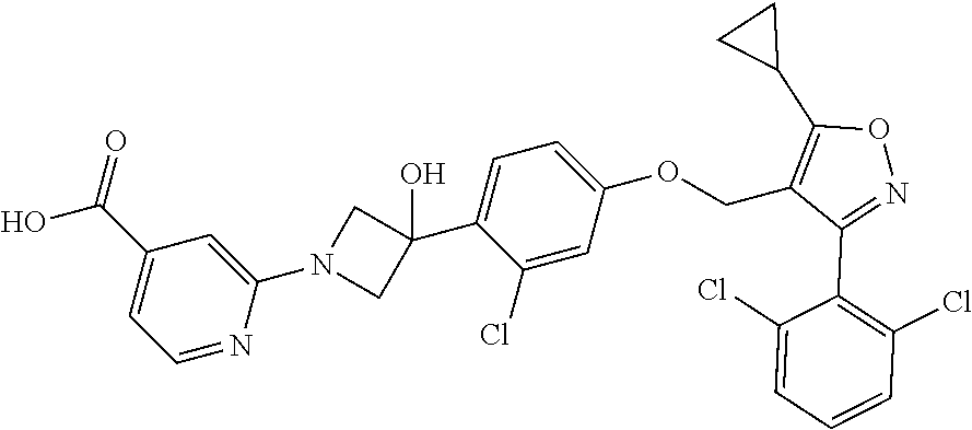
C1(C(=O)O)=CC=NC(N2CC(C3=CC=C(OCC4=C(C5CC5)ON=C4C4=C(Cl)C=CC=C4Cl)C=C3Cl)(O)C2)=C1
